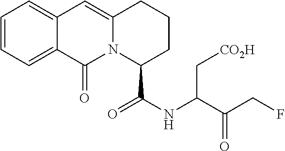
C1=CC=C2C(=C1)C=C1N(C2=O)C(C(NC(C(CF)=O)C[CO2H])=O)CCC1
